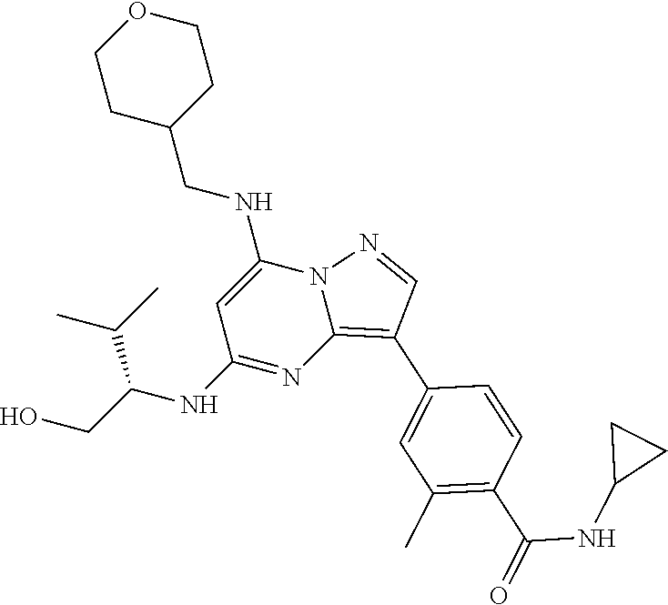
C1CC(CNC2=CC(NC(C(C)C)CO)=NC3=C(C4=CC(C)=C(C(NC5CC5)=O)C=C4)C=NN23)CCO1
